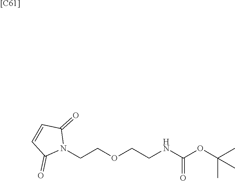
N1(CCOCCNC(OC(C)(C)C)=O)C(=O)C=CC1=O.[[C61]]
